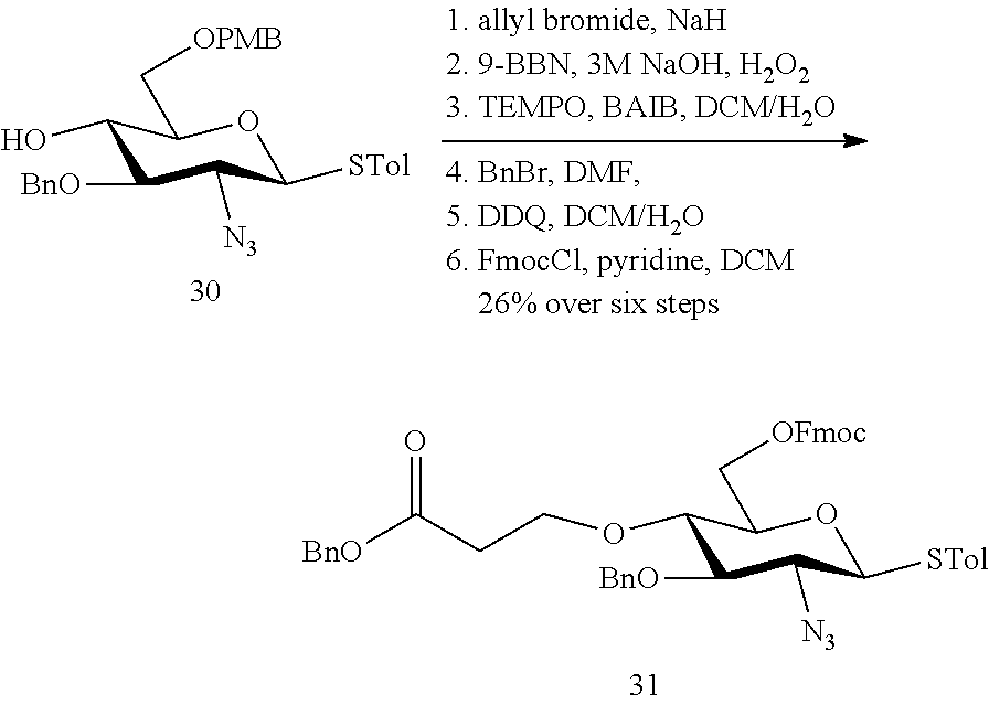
OC1C([BnO])C([N3])C([STol])OC1C[OPMB].O(C1C([BnO])C([N3])C([STol])OC1C[OFmoc])CCC([BnO])=O
